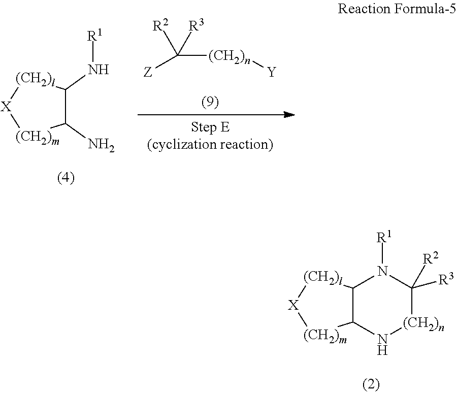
C12C([(CH2)l][X][(CH2)m]1)N([R1])C([R3])([R2])[(CH2)n]N2.C1(N)C(N[R1])[(CH2)l][X][(CH2)m]1.[Z]C([(CH2)n][Y])([R3])[R2]
